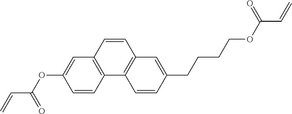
C1=CC2=C(C=C1OC(=O)C=C)C=CC1=C2C=CC(CCCCOC(=O)C=C)=C1
